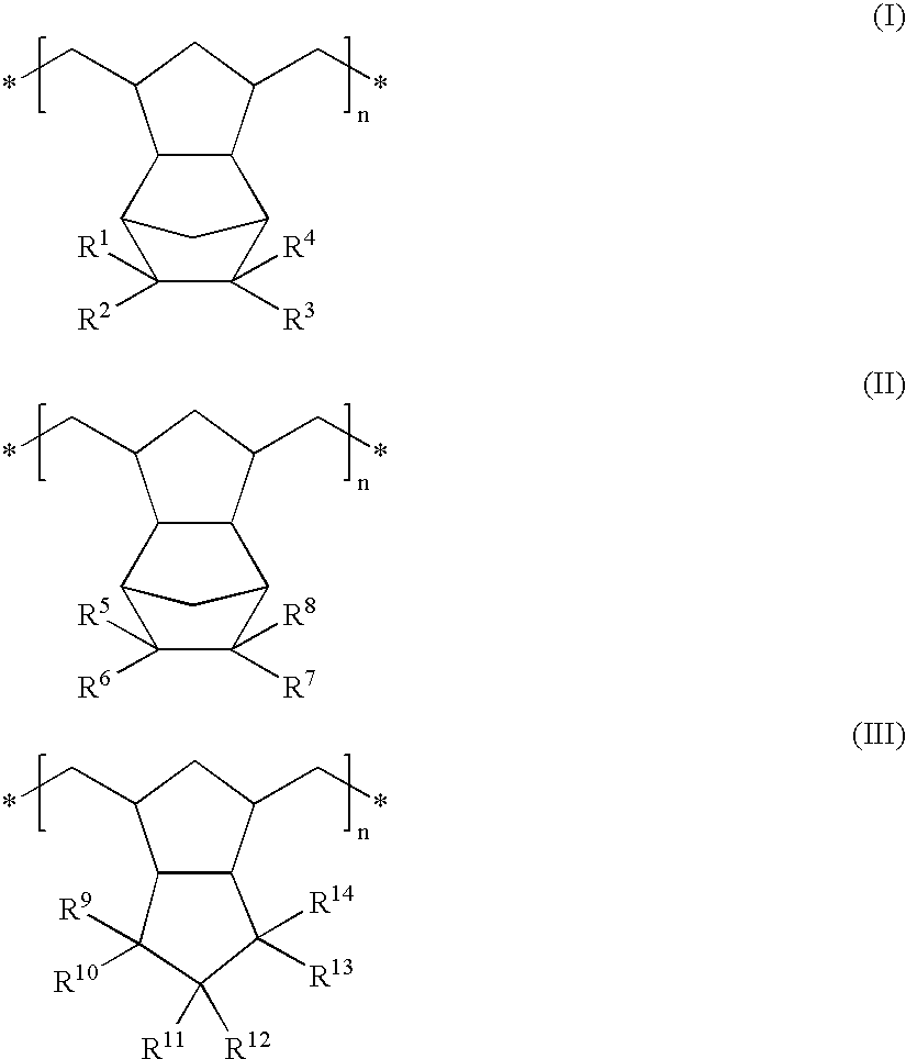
C12C([R2])([R1])C([R3])([R4])C(C3C1C(C*)CC3C*)C2.C12C([R6])([R5])C([R7])([R8])C(C3C1C(C*)CC3C*)C2.C12C(C(C*)CC1C*)C([R9])([R10])C([R11])([R12])C2([R14])[R13]
